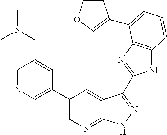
N1C2=C(N=C1C1=NNC3=NC=C(C4=CN=CC(CN(C)C)=C4)C=C31)C(C1=COC=C1)=CC=C2
